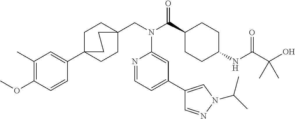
COC1=C(C)C=C(C23CCC(CN(C(C4CCC(NC(C(O)(C)C)=O)CC4)=O)C4=CC(C5=CN(C(C)C)N=C5)=CC=N4)(CC2)CC3)C=C1
